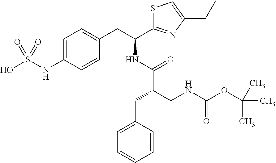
C1=C(NS(O)(=O)=O)C=CC(CC(NC(C(CNC(OC(C)(C)C)=O)CC2=CC=CC=C2)=O)C2=NC(CC)=CS2)=C1
